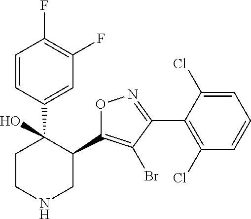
C1(C2=C(Br)C(C3=C(Cl)C=CC=C3Cl)=NO2)C(C2=CC(F)=C(F)C=C2)(O)CCNC1
